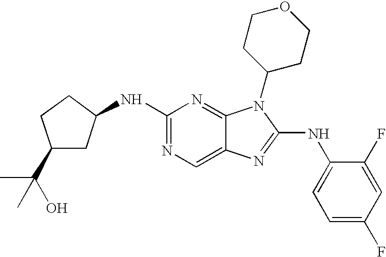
N1=C(NC2CC(C(C)(O)C)CC2)N=C2C(=C1)N=C(NC1=CC=C(F)C=C1F)N2C1CCOCC1
